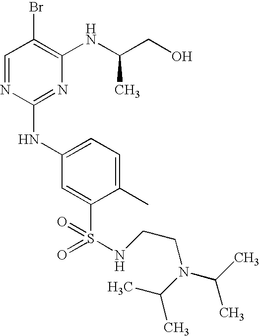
C1=NC(NC2=CC=C(C)C(S(=O)(=O)NCCN(C(C)C)C(C)C)=C2)=NC(NC(CO)C)=C1Br
